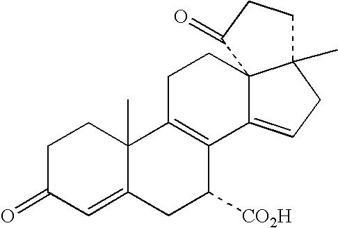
C1C(=O)C=C2C(C)(C1)C1=C(C([CO2H])C2)C2=CCC3(C)C2(CC1)C(=O)CC3
